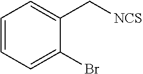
C1=C(Br)C(C[NCS])=CC=C1
